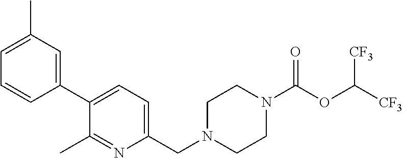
C1(C2=CC=C(CN3CCN(C(OC([CF3])[CF3])=O)CC3)N=C2C)=CC(C)=CC=C1
